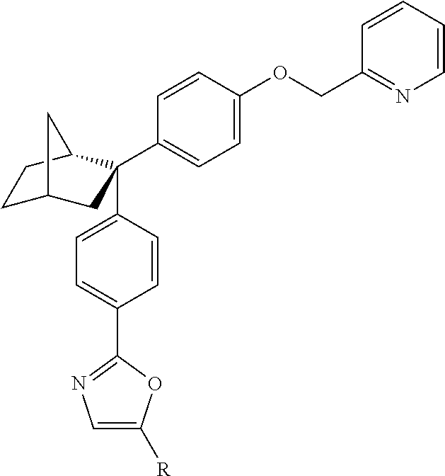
C1C2CC(C3=CC=C(OCC4=NC=CC=C4)C=C3)(C3=CC=C(C4=NC=C([R])O4)C=C3)C(C1)C2
